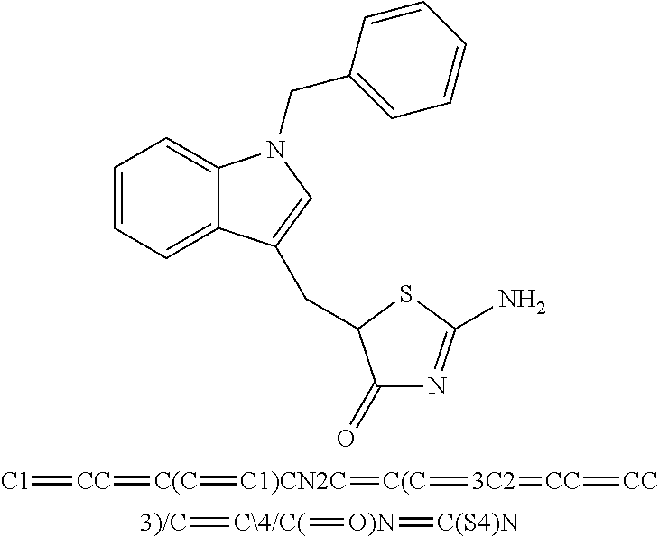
C1=CC=C2C(=C1)N(CC1=CC=CC=C1)C=C2CC1C(=O)N=C(N)S1.[C1]=[CC]=[C(C]=[C1)CN2C]=[C(C]=[3C2]=[CC]=[CC].[3)/C]=[C\4/C(]=[O)N]=[C(S4)N]
